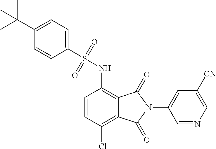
C1(S(NC2=C3C(=C(Cl)C=C2)C(=O)N(C2=CC([CN])=CN=C2)C3=O)(=O)=O)=CC=C(C(C)(C)C)C=C1
